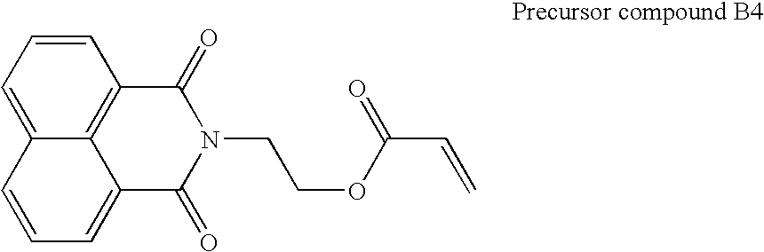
C12=CC=CC3=C1C(=CC=C2)C(=O)N(CCOC(C=C)=O)C3=O
